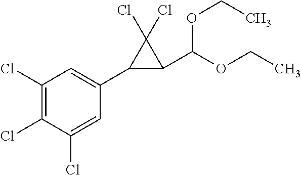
C1(C2=CC(Cl)=C(Cl)C(Cl)=C2)C(C(OCC)OCC)C1(Cl)Cl
